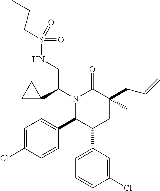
N1(C(C2CC2)CNS(CCC)(=O)=O)C(C2=CC=C(Cl)C=C2)C(C2=CC=CC(Cl)=C2)CC(CC=C)(C)C1=O
